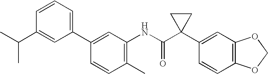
C1(C2=CC(NC(C3(C4=CC5=C(C=C4)OCO5)CC3)=O)=C(C)C=C2)=CC=CC(C(C)C)=C1
